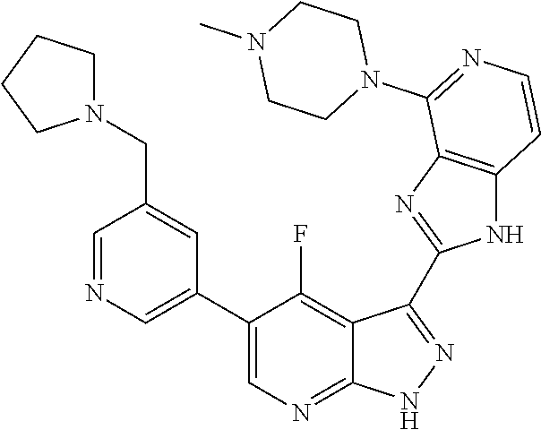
C1=NC=C(C2=CN=C3C(=C2F)C(C2=NC4=C(N2)C=CN=C4N2CCN(C)CC2)=N[N H]3)C=C1CN1CCCC1
